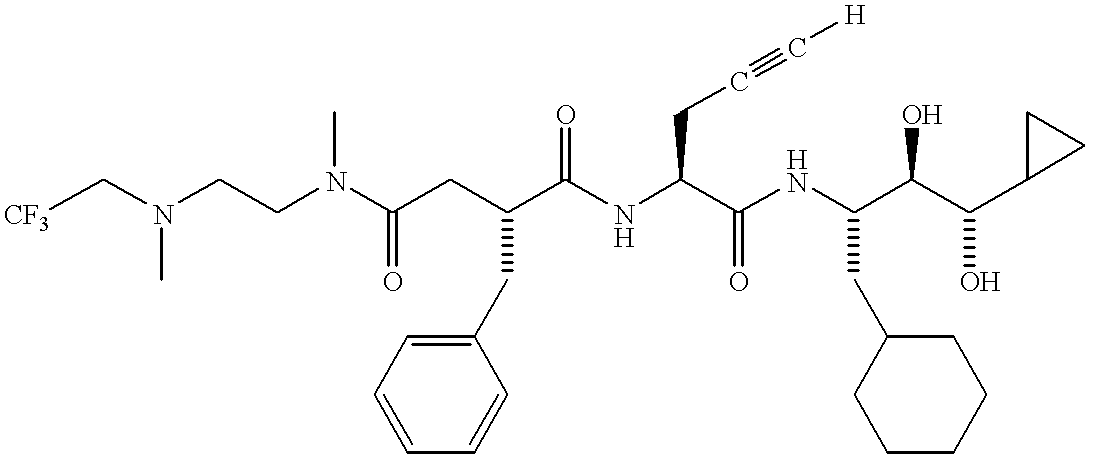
C(N(CCN(C(CC(C(NC(C(NC(C(C(C1CC1)O)O)CC1CCCCC1)=O)CC#C[H])=O)CC1=CC=CC=C1)=O)C)C)[CF3]
